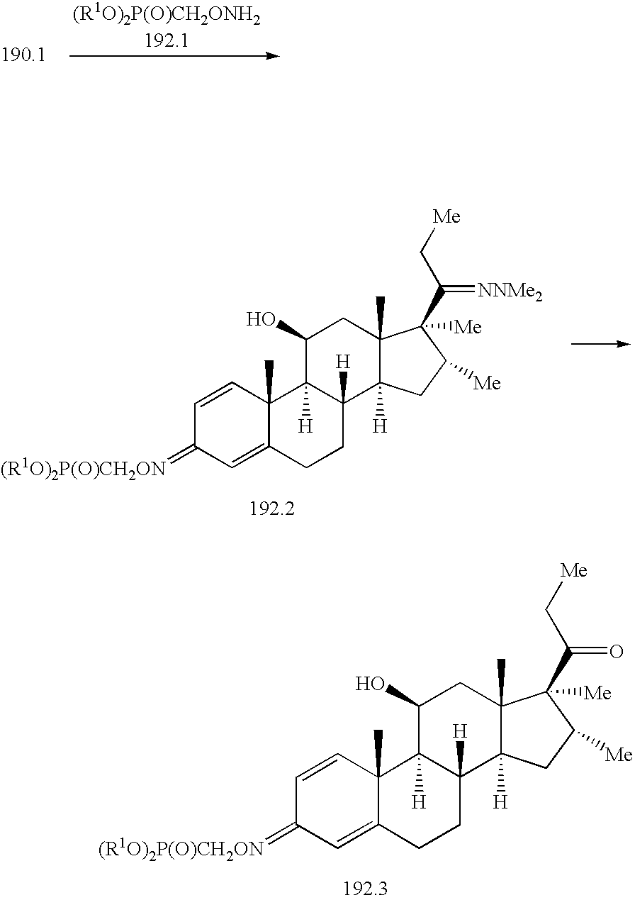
C1=CC2(C)C(=CC1=[(R1O)2P(O)CH2ON])CCC1([H])C2([H])C(O)CC2(C)C1([H])CC([Me])C2(C(=[NNMe2])C[Me])[Me].C1=CC2(C)C(=CC1=[(R1O)2P(O)CH2ON])CCC1([H])C2([H])C(O)CC2(C)C1([H])CC([Me])C2(C(=O)C[Me])[Me]
